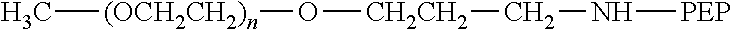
C[(OCH2CH2)n]O[CH2CH2]CN[PEP]
